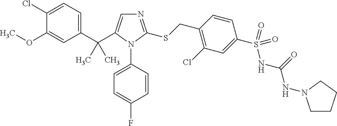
C1(C(C2=CN=C(SCC3=C(Cl)C=C(S(=O)(NC(=O)NN4CCCC4)=O)C=C3)N2C2=CC=C(F)C=C2)(C)C)=CC=C(Cl)C(OC)=C1
